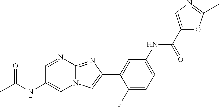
C1=NC2=NC(C3=CC(NC(C4=CN=C(C)O4)=O)=CC=C3F)=CN2C=C1NC(C)=O
